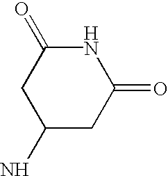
C1(N)CC(=O)NC(=O)C1
